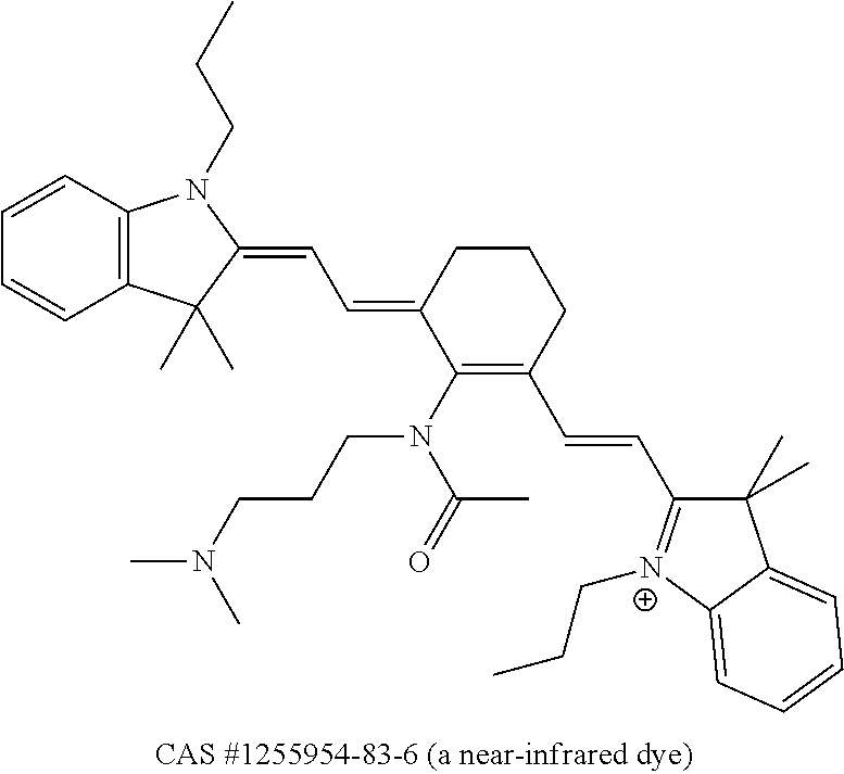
C1CCC(C=CC2=[N+](CCC)C3=CC=CC=C3C2(C)C)=C(N(C(=O)C)CCCN(C)C)C1=CC=C1C(C)(C)C2=C(C=CC=C2)N1CCC
